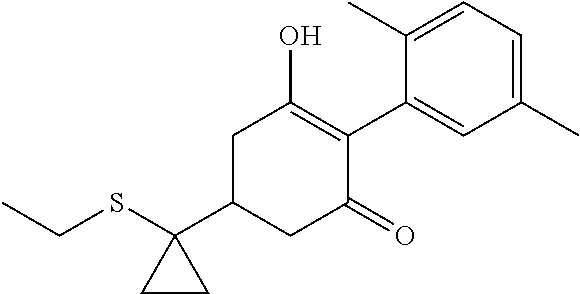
C(SC1(C2CC(=O)C(C3=CC(C)=CC=C3C)=C(O)C2)CC1)C
